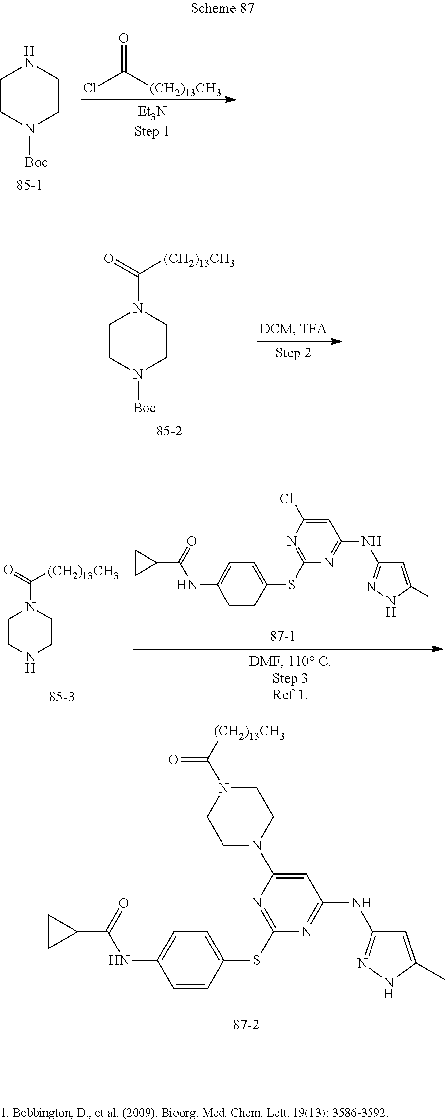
ClC([(CH2)13CH3])=O.C1CN([Boc])CCN1.C1CN([Boc])CCN1C(=O)[(CH2)13CH3].C1=CC(SC2=NC(Cl)=CC(NC3=NNC(C)=C3)=N2)=CC=C1NC(C1CC1)=O.C1CNCCN1C(=O)[(CH2)13CH3].C1=CC(SC2=NC(N3CCN(C([(CH2)13CH3])=O)CC3)=CC(NC3=NNC(C)=C3)=N2)=CC=C1NC(C1CC1)=O
